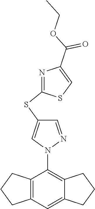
N1(C2=C3C(=CC4=C2CCC4)CCC3)N=CC(SC2=NC(C(=O)OCC)=CS2)=C1
